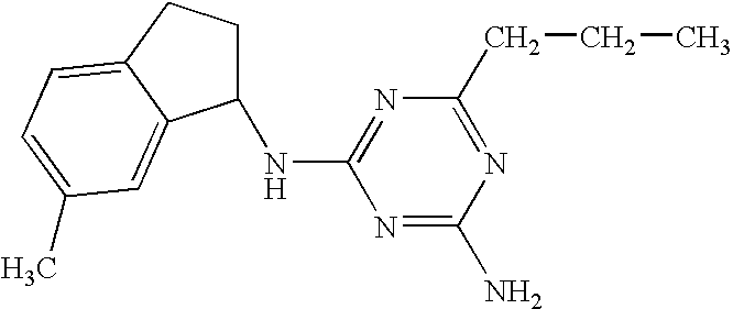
N1=C(N)N=C(CCC)N=C1NC1CCC2=CC=C(C)C=C12
